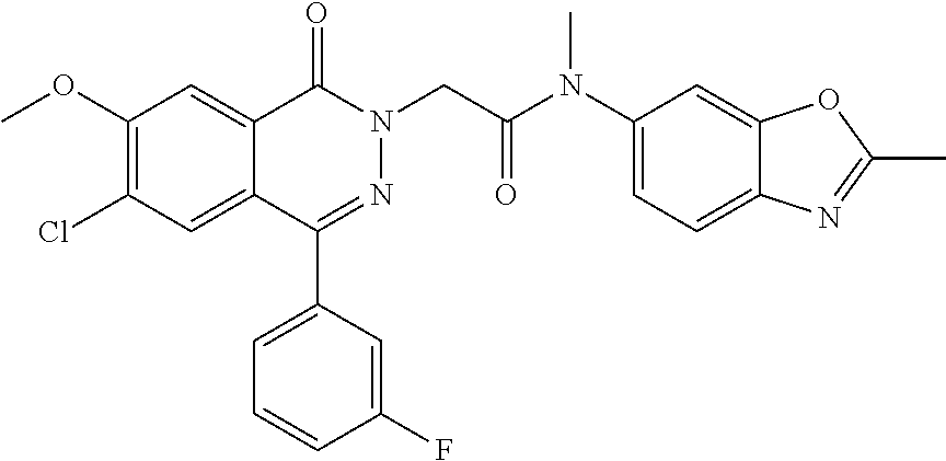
COC1=C(Cl)C=C2C(=C1)C(=O)N(CC(N(C1=CC=C3C(=C1)OC(C)=N3)C)=O)N=C2C1=CC=CC(F)=C1
